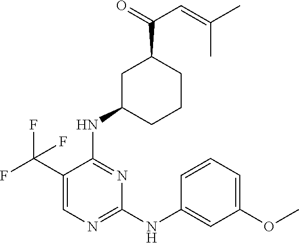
C1=C(C(F)(F)F)C(NC2CCCC(C(=O)C=C(C)C)C2)=NC(NC2=CC(OC)=CC=C2)=N1
